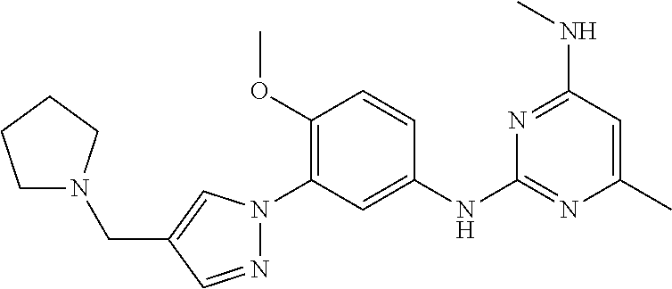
C1=CC(OC)=C(N2N=CC(CN3CCCC3)=C2)C=C1NC1=NC(C)=CC(NC)=N1
